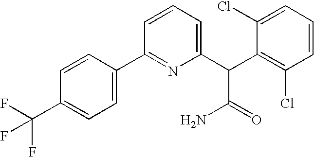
C1(C(F)(F)F)=CC=C(C2=NC(C(C3=C(Cl)C=CC=C3Cl)C(=O)N)=CC=C2)C=C1
